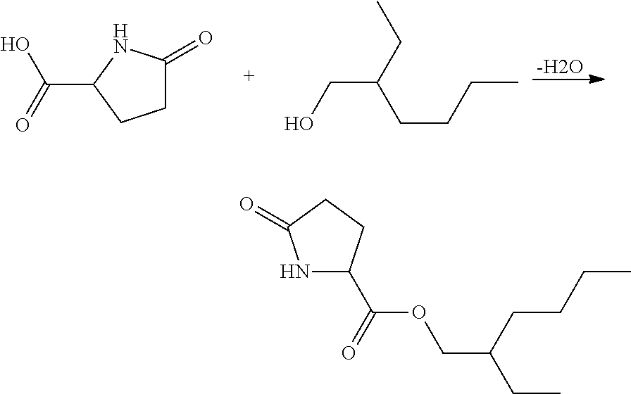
C1C(=O)NC(C(=O)O)C1.C(CO)(CC)CCCC.[-H2O].N1C(C(=O)OCC(CC)CCCC)CCC1=O
